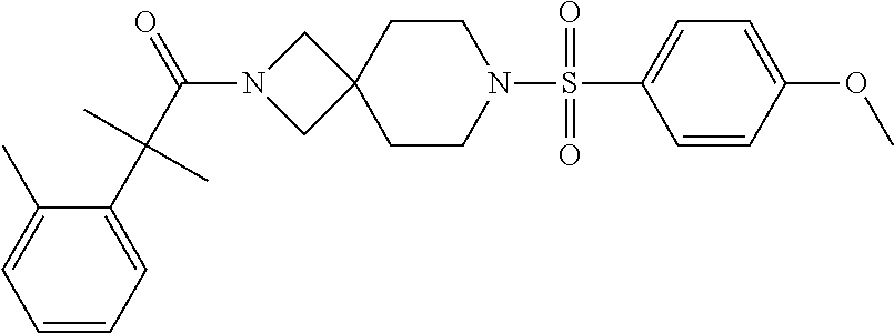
C(N1CC2(C1)CCN(S(C1=CC=C(OC)C=C1)(=O)=O)CC2)(C(C1=CC=CC=C1C)(C)C)=O
